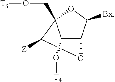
C1([Z])C2(CO[T3])C(O[T4])C(C([Bx])O2)O1
